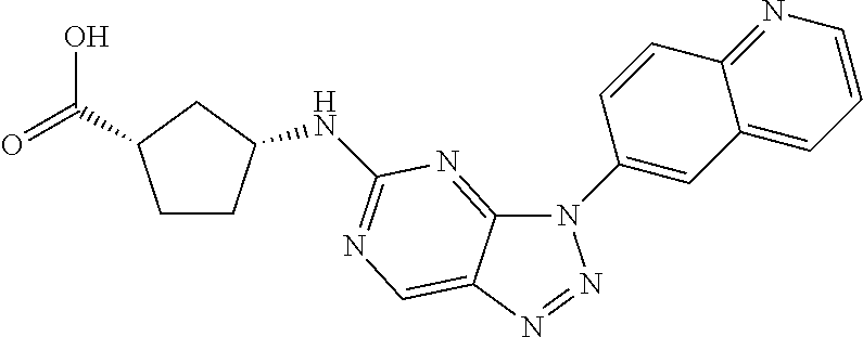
C12=NC(NC3CCC(C(=O)O)C3)=NC=C1N=NN2C1=CC2=CC=CN=C2C=C1
